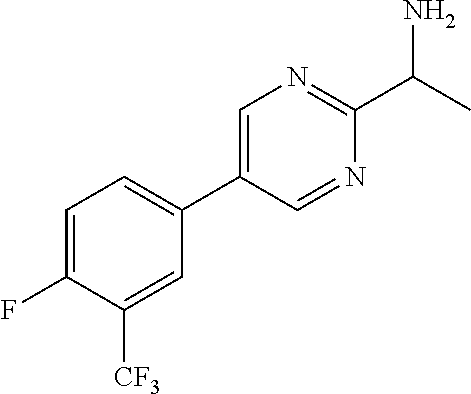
C1=C(F)C([CF3])=CC(C2=CN=C(C(N)C)N=C2)=C1
